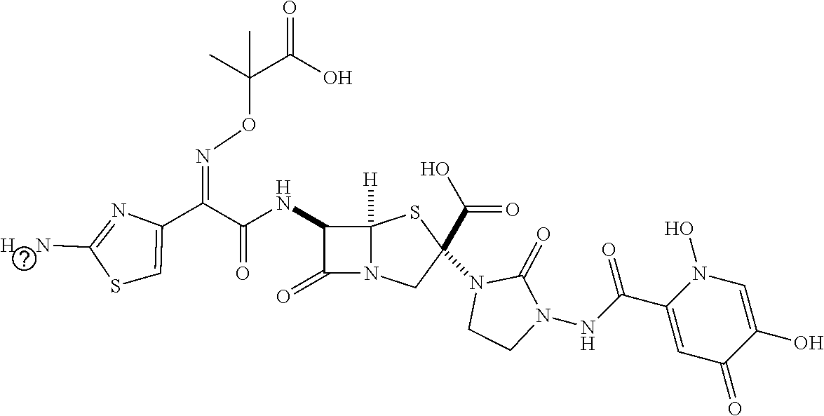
C(=O)(NC1C(=O)N2C1([H])SC(C(O)=O)(N1CCN(NC(=O)C3=CC(=O)C(O)=CN3O)C1=O)C2)C(C1=CSC([H    N])=N1)=NOC(C(O)=O)(C)C
